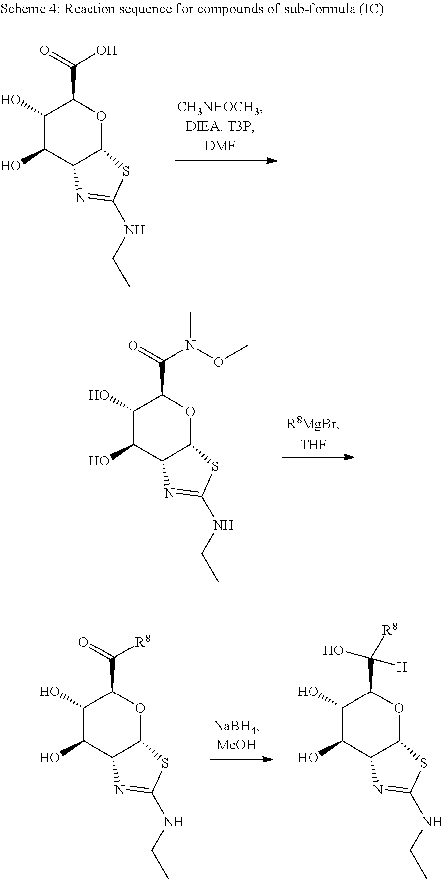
C1(O)C(O)C2C(OC1C(O)=O)SC(NCC)=N2.C1(O)C(O)C2C(OC1C(N(OC)C)=O)SC(NCC)=N2.C1(O)C(O)C2C(OC1C([R8])=O)SC(NCC)=N2.C1(O)C(O)C2C(OC1C([R8])(O)[H])SC(NCC)=N2
